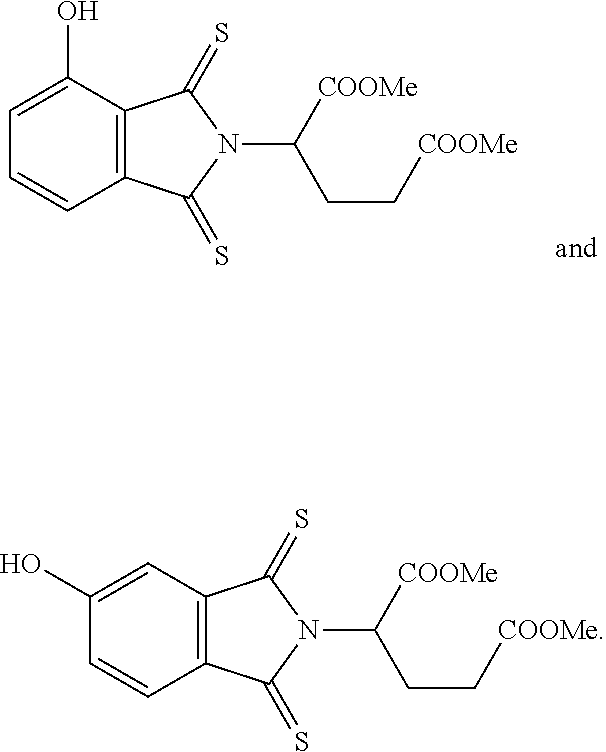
C1=C(O)C2=C(C=C1)C(=S)N(C(CC[COOMe])[COOMe])C2=S.C1(O)=CC2=C(C=C1)C(=S)N(C(CC[COOMe])[COOMe])C2=S
